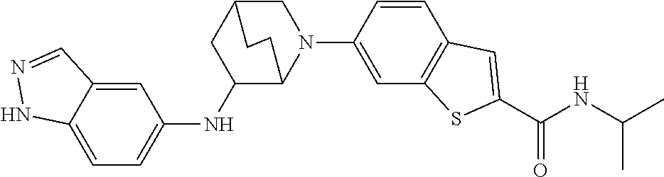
N1(C2=CC3=C(C=C2)C=C(C(NC(C)C)=O)S3)CC2CC(NC3=CC=C4C(=C3)C=NN4)C1CC2
